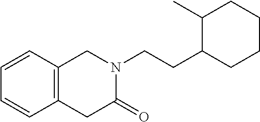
C1=CC2=C(C=C1)CN(CCC1CCCCC1C)C(=O)C2
